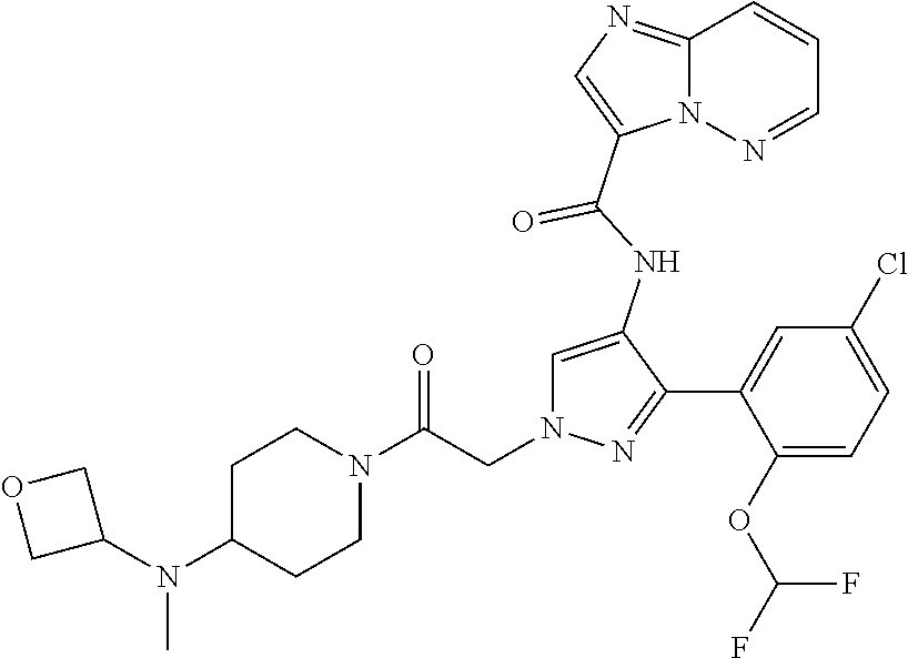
C1(N(C2CCN(C(CN3C=C(NC(=O)C4=CN=C5N4N=CC=C5)C(C4=CC(Cl)=CC=C4OC(F)F)=N3)=O)CC2)C)COC1
